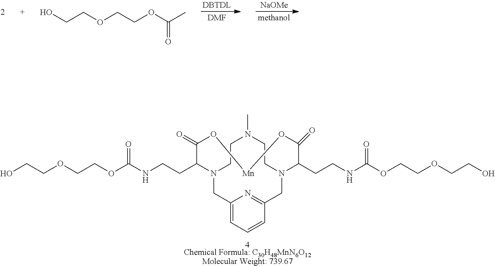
[DMF].[methanol].[NaOMe].OCCOCCOC(C)=O.C1CN2CC3=CC=CC(=N3)CN(CCN1C)C(CCNC(OCCOCCO)=O)C(=O)O[Mn]OC(=O)C2CCNC(OCCOCCO)=O.[4Chemical Formula: C30H48MnN6O12Molecular Weight: 739.67]
